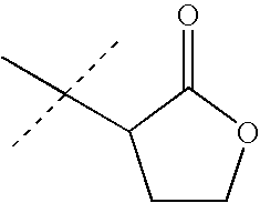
C1COC(=O)C1C(C)(C)C
